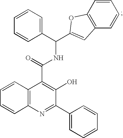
C12=C(N=C(C3=CC=CC=C3)C(O)=C1C(=O)NC(C1=CC=CC=C1)C1=CC3=C(C=CC=C3)O1)C=CC=C2
